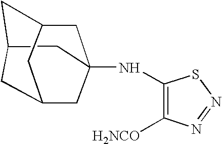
C1([H2NCO])=C(NC23CC4CC(CC(C2)C4)C3)SN=N1
